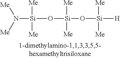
[Si](O[Si](O[Si]([H])([Me])[Me])([Me])[Me])([Me])([Me])N([Me])[Me]
